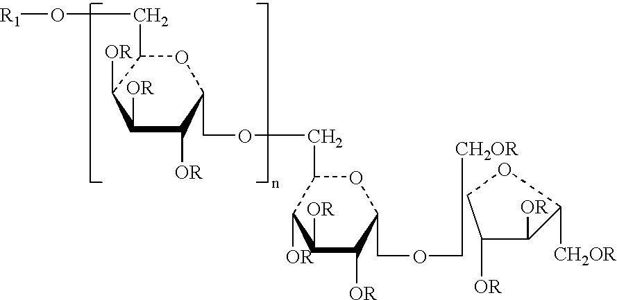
C1(CO[R1])C([OR])C([OR])C([OR])C(COCC2C([OR])C([OR])C([OR])C(COC[CH2OR])O2)O1.C1([OR])C([OR])C([CH2OR])OC1
